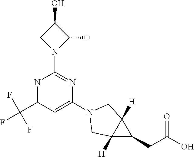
N1=C(C(F)(F)F)C=C(N2CC3([H])C([H])(C3CC(O)=O)C2)N=C1N1C(C)C(O)C1
